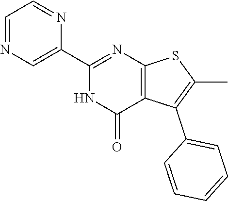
C1(C2=NC3=C(C(=O)N2)C(C2=CC=CC=C2)=C(C)S3)=CN=CC=N1
